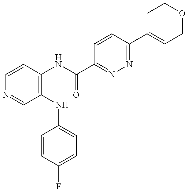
C1=CC(NC(=O)C2=NN=C(C3=CCOCC3)C=C2)=C(NC2=CC=C(F)C=C2)C=N1
